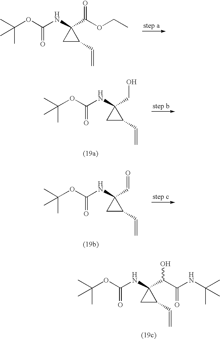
CC(OC(=O)NC1(C(O)C(NC(C)(C)C)=O)CC1C=C)(C)C.CC(OC(=O)NC1(C(OCC)=O)CC1C=C)(C)C.CC(OC(=O)NC1(CO)CC1C=C)(C)C.CC(OC(=O)NC1(C=O)CC1C=C)(C)C
